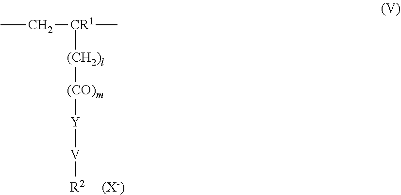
CC[CR1](C)[(CH2)l][(CO)m][Y][V][R2].[(X-)]
